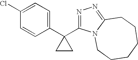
C1(Cl)=CC=C(C2(C3=NN=C4N3CCCCCC4)CC2)C=C1
